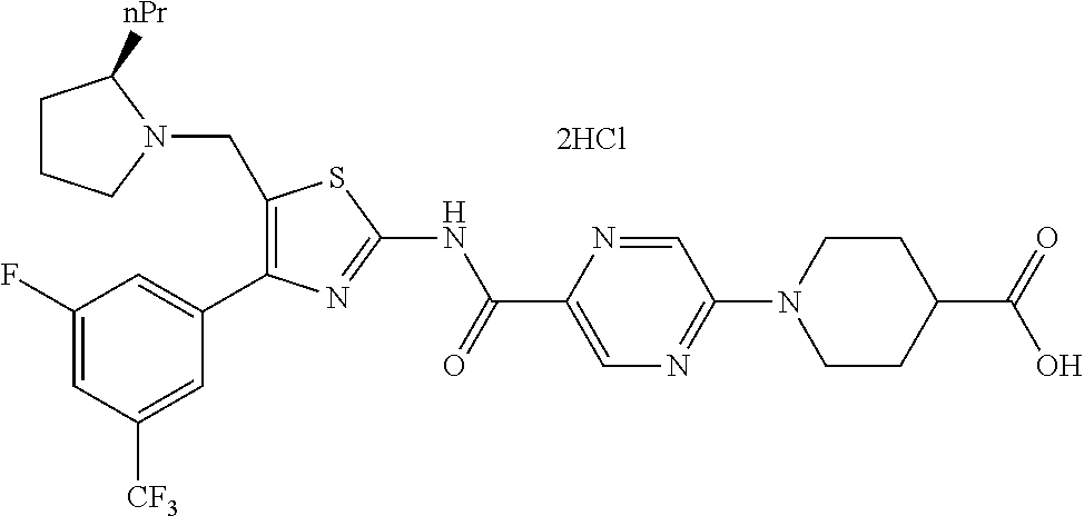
C1(CN2CCCC2[nPr])=C(C2=CC(F)=CC([CF3])=C2)N=C(NC(C2=CN=C(N3CCC(C(=O)O)CC3)C=N2)=O)S1
